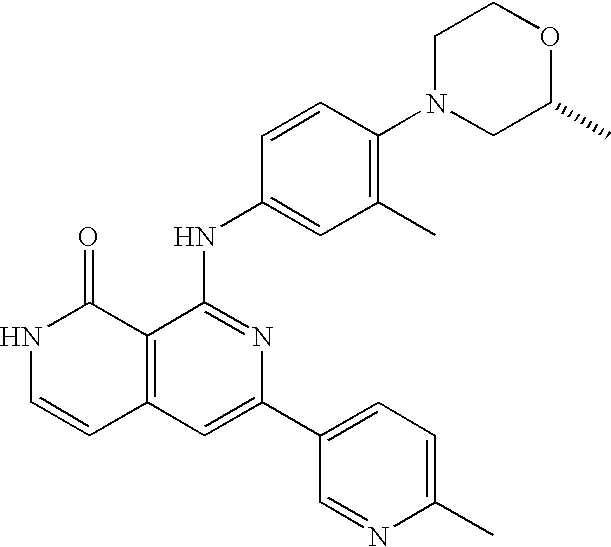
N1C=CC2=C(C1=O)C(NC1=CC(C)=C(N3CC(C)OCC3)C=C1)=NC(C1=CC=C(C)N=C1)=C2
